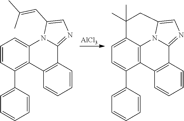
C1=CC(C2=CC=CC=C2)=C2C(=C1)N1C(=NC=C1C=C(C)C)C1=C2C=CC=C1.[AlCl3].C1=C2C3=C(C(C4=CC=CC=C4)=C1)C1=C(C4=NC=C(N34)CC2(C)C)C=CC=C1
